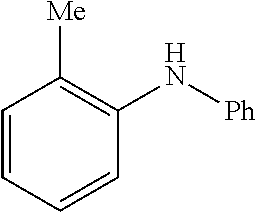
C1=CC=CC(N[Ph])=C1[Me]
